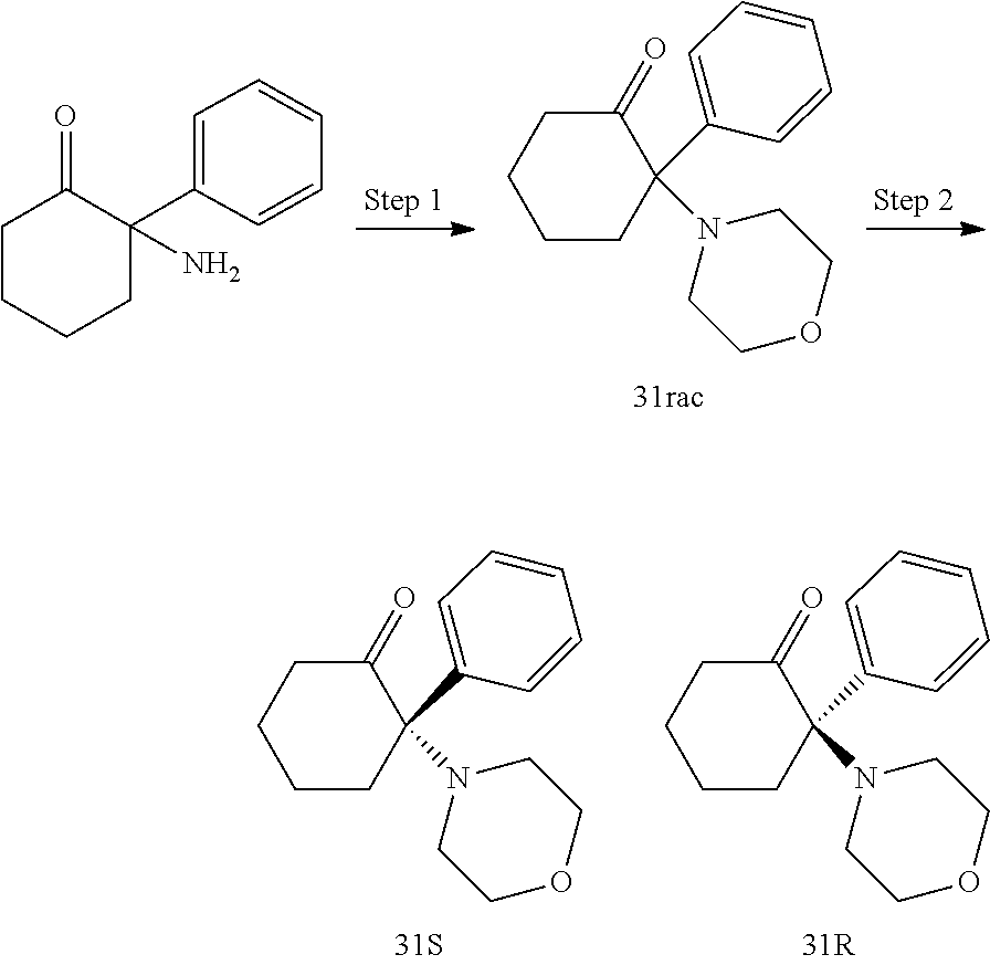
C1=CC=CC=C1C1(N)CCCCC1=O.C1=CC=CC=C1C1(N2CCOCC2)CCCCC1=O.C1=CC=CC=C1C1(N2CCOCC2)CCCCC1=O.C1=CC=CC=C1C1(N2CCOCC2)CCCCC1=O
